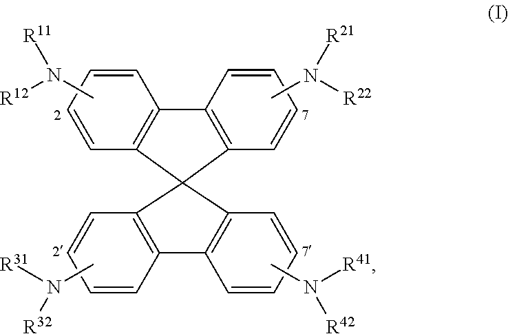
CN([R22])[R21].CN([R41])[R42].CN([R31])[R32].C12=C(C=CC=C1)C1(C3=C2C=CC=C3)C2=C(C3=C1C=CC=C3)C=CC=C2.CN([R12])[R11]
